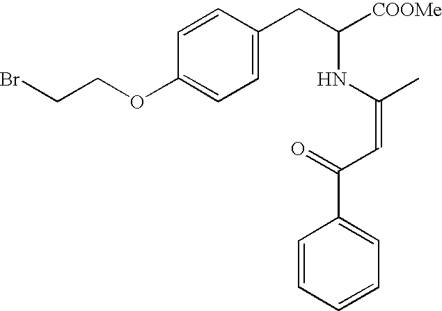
C1=CC(OCCBr)=CC=C1CC([COOMe])NC(C)=CC(=O)C1=CC=CC=C1
